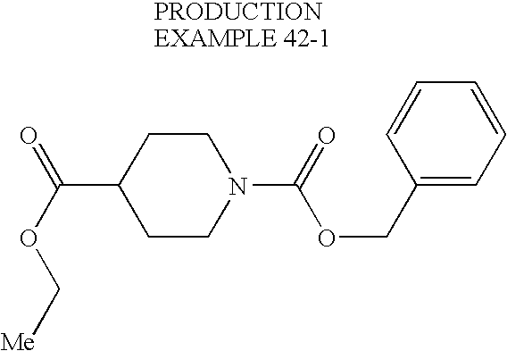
C1(C(OC[Me])=O)CCN(C(=O)OCC2=CC=CC=C2)CC1
